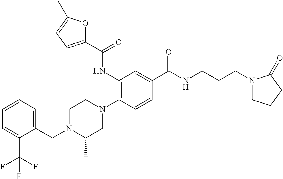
C1=CC=C(CN2C(C)CN(C3=C(NC(C4=CC=C(C)O4)=O)C=C(C(NCCCN4CCCC4=O)=O)C=C3)CC2)C(C(F)(F)F)=C1
